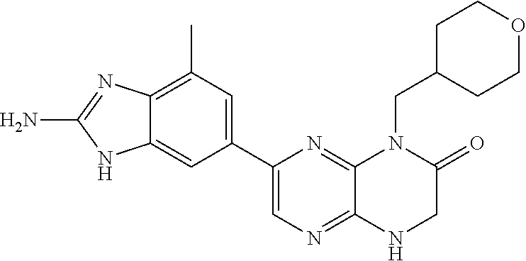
C1(C2=CN=C3C(=N2)N(CC2CCOCC2)C(=O)CN3)=CC(C)=C2C(=C1)NC(N)=N2
